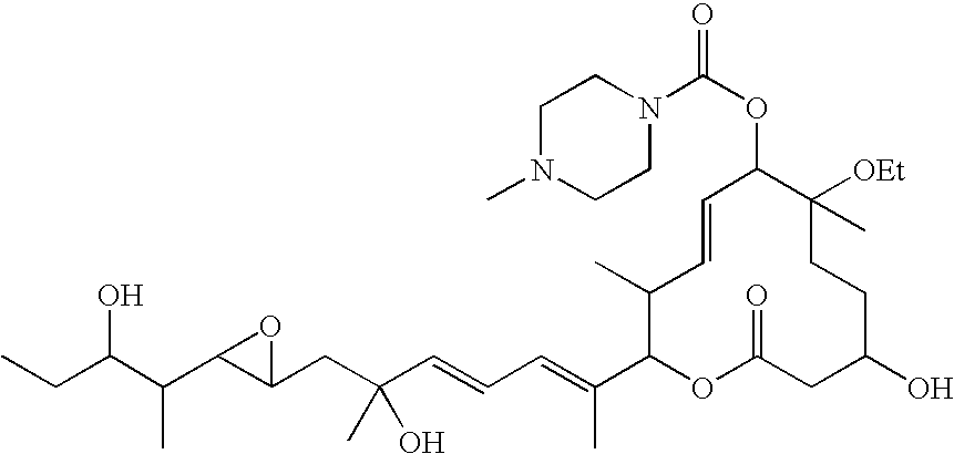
CCC(C(C1C(CC(C=CC=C(C2OC(=O)CC(O)CCC([OEt])(C)C(OC(N3CCN(C)CC3)=O)C=CC2C)C)(O)C)O1)C)O
